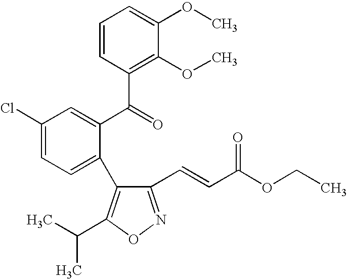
C1=CC(C(=O)C2=CC(Cl)=CC=C2C2=C(C(C)C)ON=C2C=CC(OCC)=O)=C(OC)C(OC)=C1
